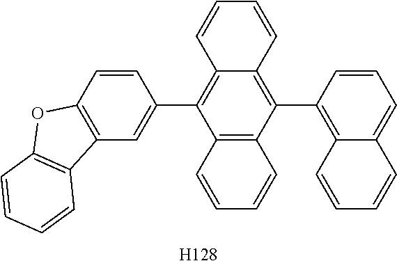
[H128].C12=C(C(C3=C4C(=CC=C3)C=CC=C4)=C3C(=C1C1=CC4=C(C=C1)OC1=C4C=CC=C1)C=CC=C3)C=CC=C2
